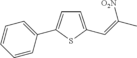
C1=C(C=C(C)[O2N])SC(C2=CC=CC=C2)=C1
